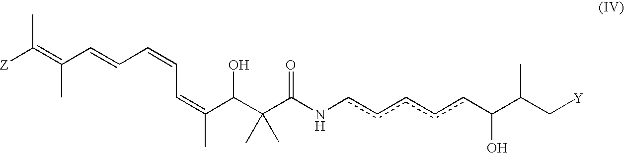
[Y]CC(C(cccccNC(C(C(C(=CC=CC=CC(=C([Z])C)C)C)O)(C)C)=O)O)C
